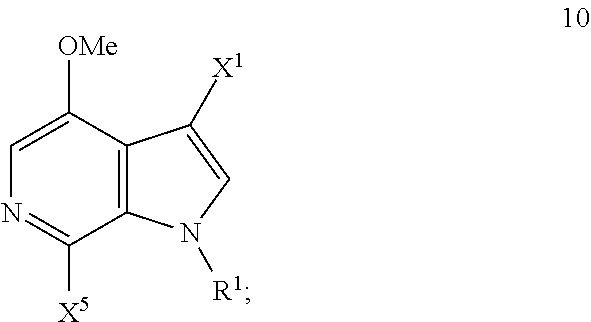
C12=C(C([OMe])=CN=C1[X5])C([X1])=CN2[R1]
